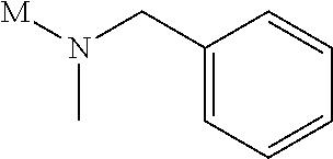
[M]N(CC1=CC=CC=C1)C
